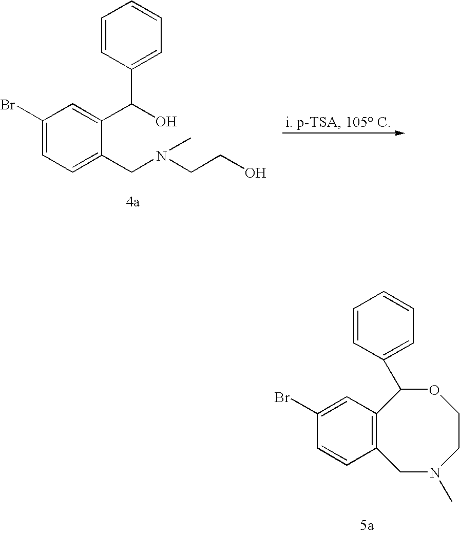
C1(Br)=CC=C(CN(CCO)C)C(C(O)C2=CC=CC=C2)=C1.C12=C(C=C(Br)C=C1)C(C1=CC=CC=C1)OCCN(C)C2
